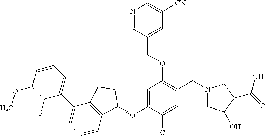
C1(F)=C(OC)C=CC=C1C1=CC=CC2=C1CCC2OC1=CC(OCC2=CC([CN])=CN=C2)=C(CN2CC(O)C(C(O)=O)C2)C=C1Cl
